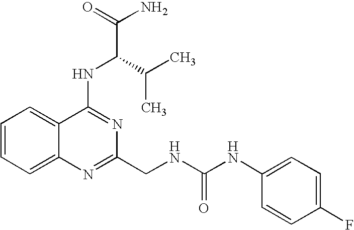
C1=CC=C2C(=C1)C(NC(C(N)=O)C(C)C)=NC(CNC(NC1=CC=C(F)C=C1)=O)=N2
